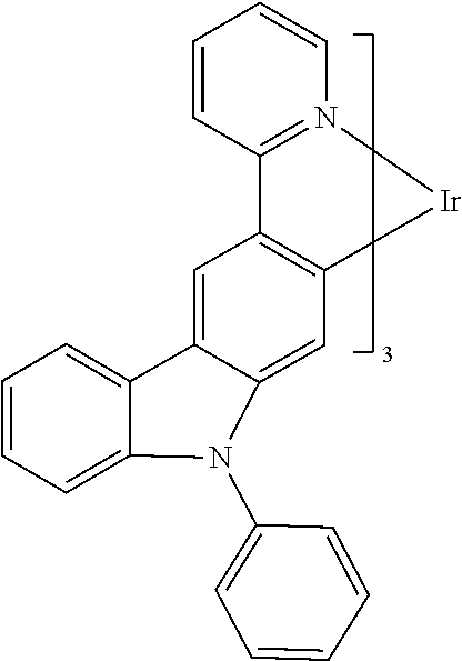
C1=CC=CN2=C1C1=C([Ir]2)C=C2C(=C1)C1=CC=CC=C1N2C1=CC=CC=C1
